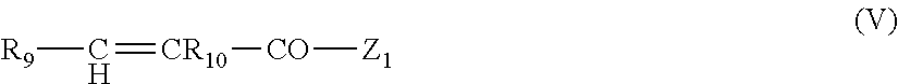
[R9]C=[CR10][CO][Z1]
